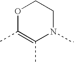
O1C(C)=C(C)N(C)CC1
